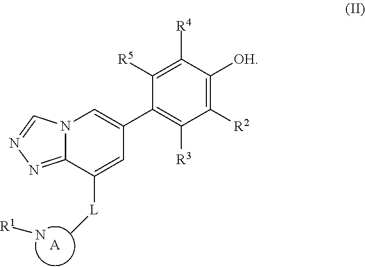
[A].N1=CN2C(=N1)C([L]C)=CC(C1=C([R3])C([R2])=C([OH])C([R4])=C1[R5])=C2.[R1]N
